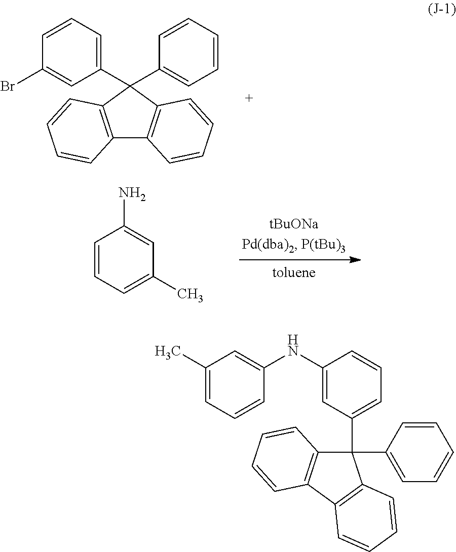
C12=C(C(C3=CC=CC(Br)=C3)(C3=CC=CC=C3)C3=C1C=CC=C3)C=CC=C2.C1=CC=C(C)C=C1N.C1(C2=CC=CC=C2)(C2=CC=CC(NC3=CC(C)=CC=C3)=C2)C2=C(C3=C1C=CC=C3)C=CC=C2
